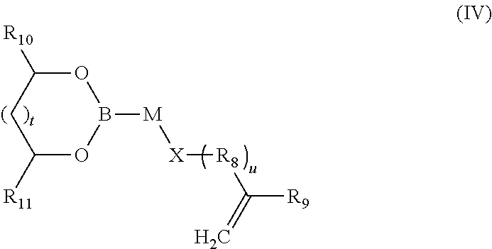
C1([R11])OB([M][X][R8]C([R9])=C)OC([R10])C1
